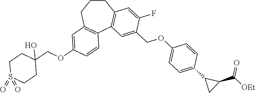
C1CCC2=C(C3=C1C=C(F)C(COC1=CC=C(C4CC4C([OEt])=O)C=C1)=C3)C=CC(OCC1(O)CCS(=O)(=O)CC1)=C2
